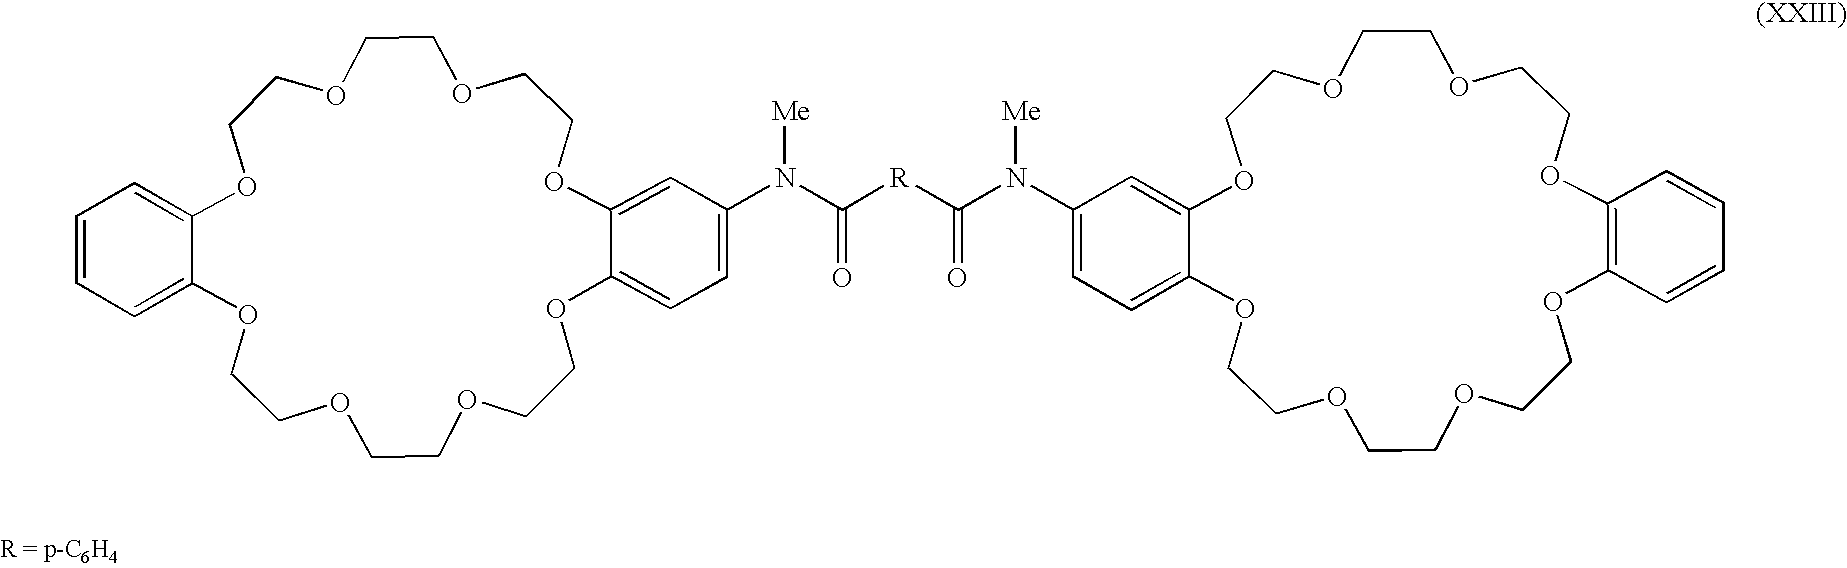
C1=CC=C2OCCOCCOCCOC3=CC=C(N(C([R]C(N(C4=CC=C5OCCOCCOCCOC6=C(OCCOCCOCCOC5=C4)C=CC=C6)[Me])=O)=O)[Me])C=C3OCCOCCOCCOC2=C1
